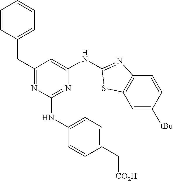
C1=C([tBu])C=CC2=C1SC(NC1=CC(CC3=CC=CC=C3)=NC(NC3=CC=C(C[CO2H])C=C3)=N1)=N2
